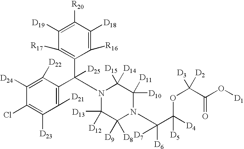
C1([D24])=C([D22])C(C(C2=C([R17])C([D19])=C([R20])C([D18])=C2[R16])([D25])N2C([D13])([D12])C([D9])([D8])N(C(C([D4])(OC([D2])([D3])C(O[D1])=O)[D5])([D6])[D7])C([D10])([D11])C2([D15])[D14])=C([D21])C([D23])=C1Cl
